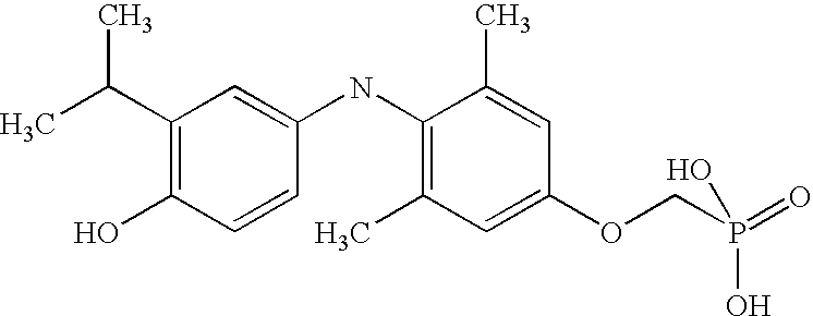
CC(C1=C(O)C=CC(NC2=C(C)C=C(OCP(=O)(O)O)C=C2C)=C1)C
